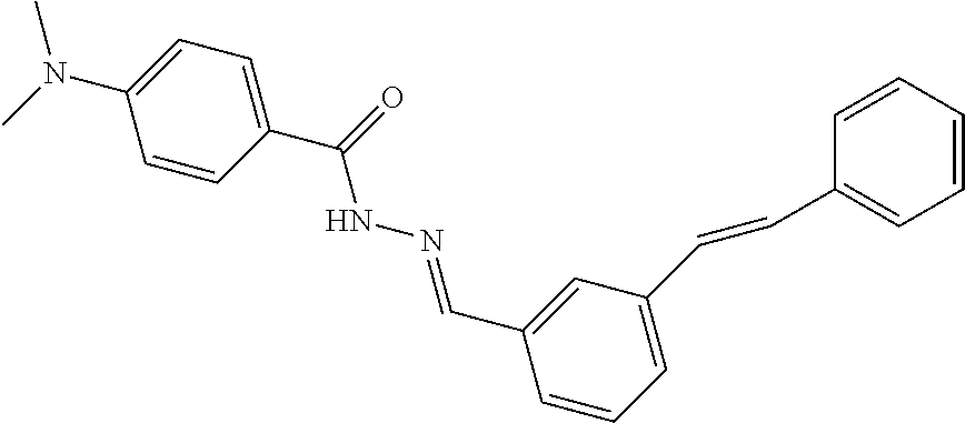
C1=CC(C(NN=CC2=CC(C=CC3=CC=CC=C3)=CC=C2)=O)=CC=C1N(C)C
